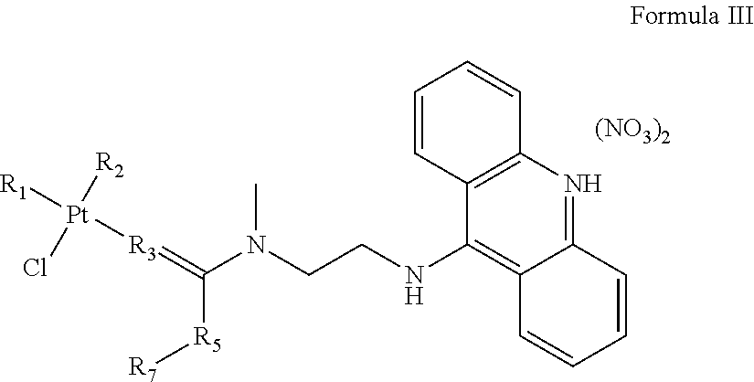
[(NO3)2].C12=NC3=C(C(NCCN(C)C([R5][R7])=[R3][Pt]([R1])([R2])Cl)=C1C=CC=C2)C=CC=C3
